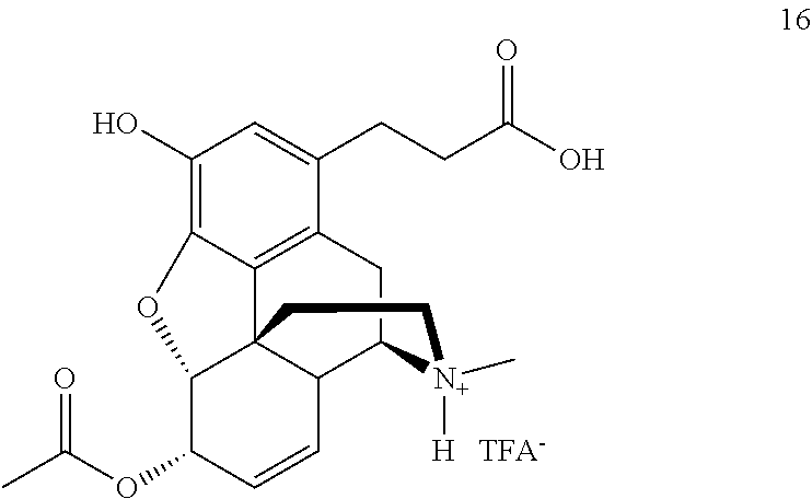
OC1=C2C3=C(C(CCC(O)=O)=C1)CC1C4C3(C(C(OC(C)=O)C=C4)O2)CC[N+]1(C)[H]
